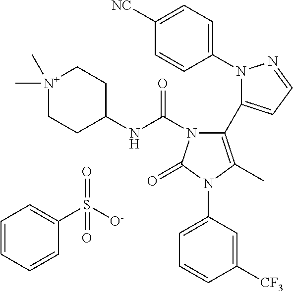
C1(N2N=CC=C2C2=C(C)N(C3=CC=CC([CF3])=C3)C(=O)N2C(NC2CC[N+](C)(C)CC2)=O)=CC=C([NC])C=C1.C1=CC=CC(S([O-])(=O)=O)=C1
